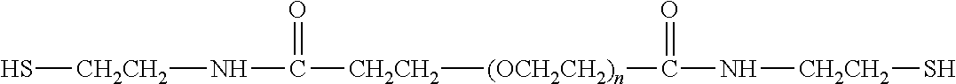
[(OCH2CH2)n]([CH2CH2]C(N[CH2CH2]S)=O)C(N[CH2CH2]S)=O
